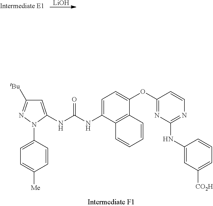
[LiOH].C1([tBu])=NN(C2=CC=C([Me])C=C2)C(NC(NC2=CC=C(OC3=NC(NC4=CC([CO2H])=CC=C4)=NC=C3)C3=C2C=CC=C3)=O)=C1
